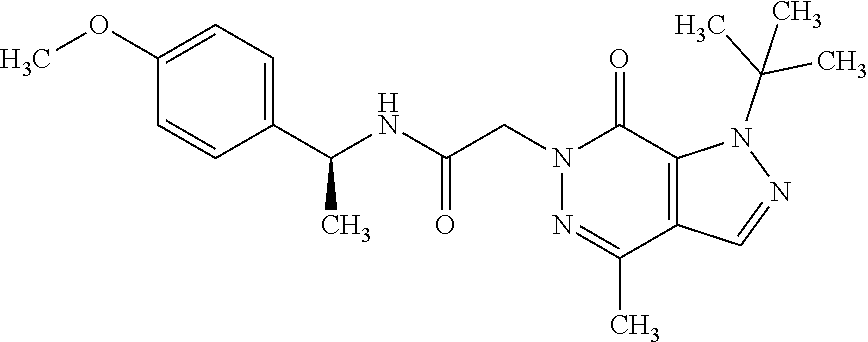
C1(C(NC(CN2N=C(C)C3=C(C2=O)N(C(C)(C)C)N=C3)=O)C)=CC=C(OC)C=C1
